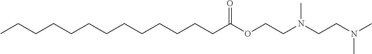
C(CCCCCC(OCCN(CCN(C)C)C)=O)CCCCCCC
